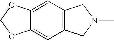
C12=C(C=C3C(=C1)OCO3)CN(C)C2
